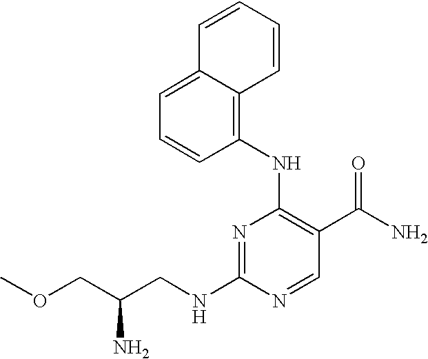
N1=C(NCC(COC)N)N=CC(C(N)=O)=C1NC1=C2C(=CC=C1)C=CC=C2
